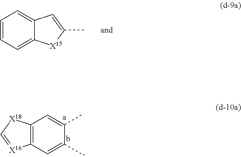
C1(C)=CC2=C(C=C1C)[X16]=C[X18]2.C1=CC=C2C(=C1)C=C(C)[X15]2
